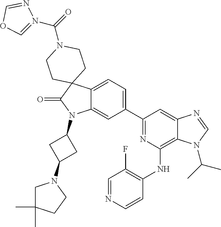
C12=CC=C(C3=NC(NC4=C(F)C=NC=C4)=C4C(=C3)N=CN4C(C)C)C=C1N(C1CC(N3CC(C)(C)CC3)C1)C(=O)C21CCN(C(=O)N2=COC=N2)CC1
